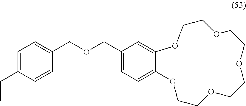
C1(COCC2=CC=C(C=C)C=C2)=CC=C2C(=C1)OCCOCCOCCOCCO2
